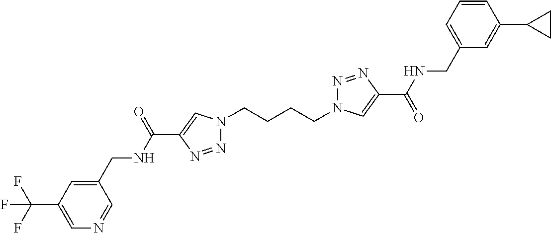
N1(CCCCN2N=NC(C(=O)NCC3=CC=CC(C4CC4)=C3)=C2)N=NC(C(NCC2=CC(C(F)(F)F)=CN=C2)=O)=C1
